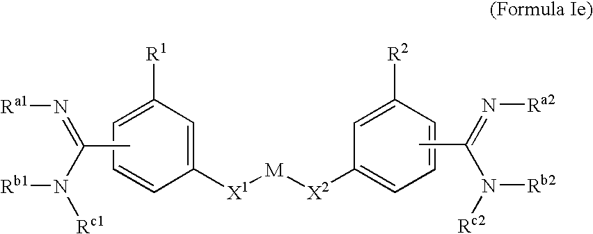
C1([X1][M][X2]C2=CC=CC([R2])=C2)=CC([R1])=CC=C1.CC(=N[Ra1])N([Rb1])[Rc1].CC(N([Rb2])[Rc2])=N[Ra2]
